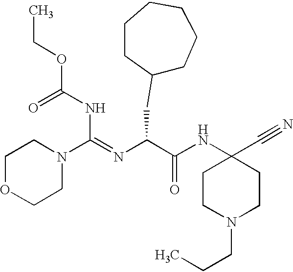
C(NC(=O)OCC)(=NC(C(NC1(C#N)CCN(CCC)CC1)=O)CC1CCCCCC1)N1CCOCC1
